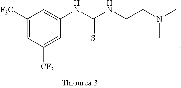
C1([F3C])=CC([CF3])=CC(NC(NCCN(C)C)=S)=C1
